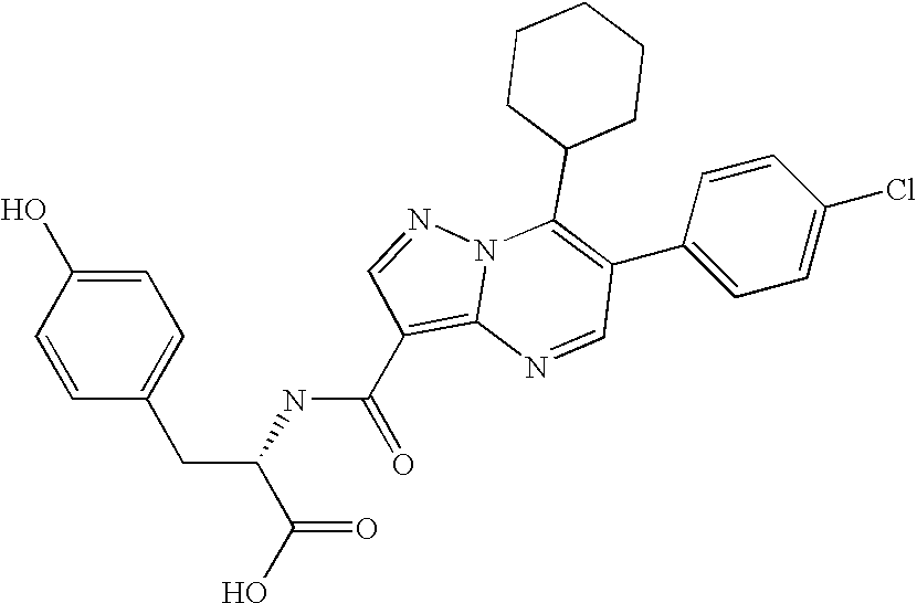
C1=CC(O)=CC=C1CC(C(=O)O)NC(=O)C1=C2N(N=C1)C(C1CCCCC1)=C(C1=CC=C(Cl)C=C1)C=N2
